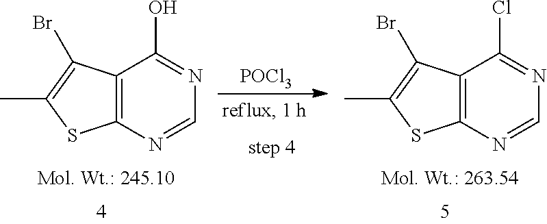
C12=C(N=CN=C1O)SC(C)=C2Br.C12=C(N=CN=C1Cl)SC(C)=C2Br.[POCl3]
